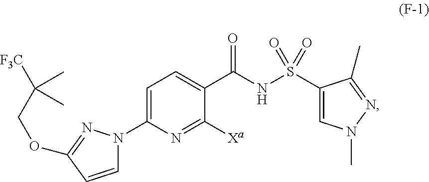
C1=C(N2C=CC(OCC([F3C])(C)C)=N2)N=C([Xa])C(C(NS(C2=CN(C)N=C2C)(=O)=O)=O)=C1
